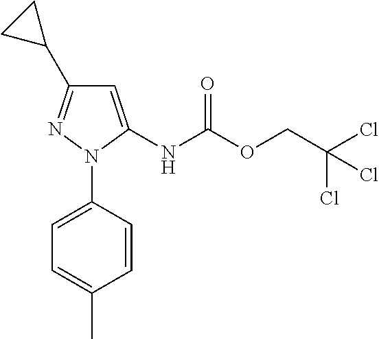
N1(C2=CC=C(C)C=C2)C(NC(OCC(Cl)(Cl)Cl)=O)=CC(C2CC2)=N1
